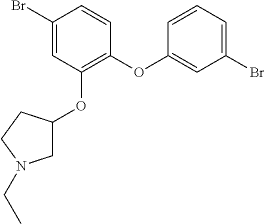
C1(OC2=C(OC3CN(CC)CC3)C=C(Br)C=C2)=CC(Br)=CC=C1
